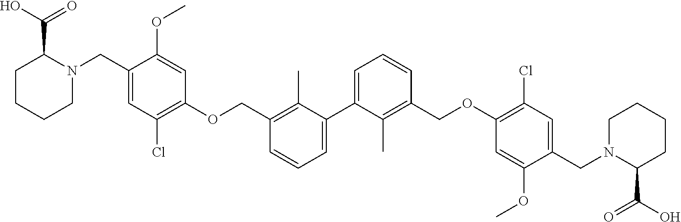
C1=C(C2=CC=CC(COC3=C(Cl)C=C(CN4C(C(=O)O)CCCC4)C(OC)=C3)=C2C)C(C)=C(COC2=C(Cl)C=C(CN3C(C(=O)O)CCCC3)C(OC)=C2)C=C1
